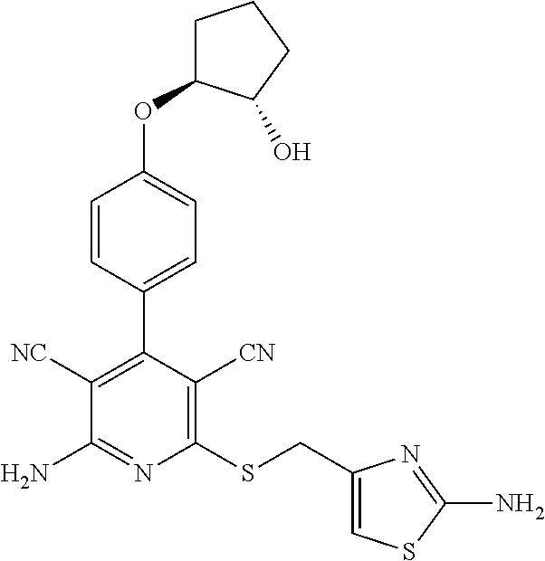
C1(SCC2=CSC(N)=N2)=C([CN])C(C2=CC=C(OC3CCCC3O)C=C2)=C([NC])C(N)=N1
